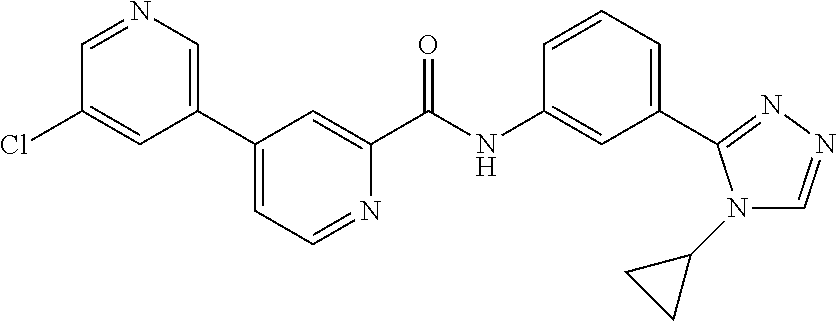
C1(C2=CN=CC(Cl)=C2)=CC=NC(C(NC2=CC(C3=NN=CN3C3CC3)=CC=C2)=O)=C1
